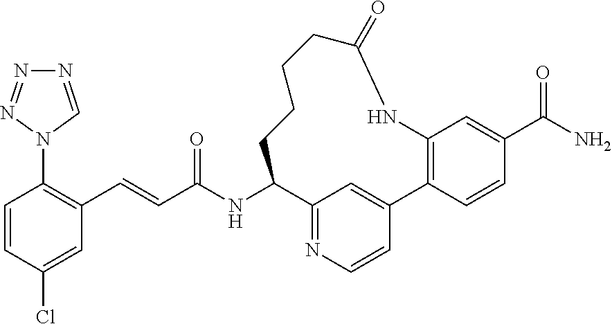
C1=CC(Cl)=CC(C=CC(NC2C3=NC=CC(=C3)C3=C(C=C(C(N)=O)C=C3)NC(=O)CCCC2)=O)=C1N1C=NN=N1
